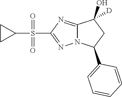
C1CC1S(=O)(=O)C1=NN2C(=N1)C(O)([D])CC2C1=CC=CC=C1
